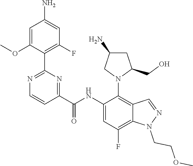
C1(NC(C2=NC(C3=C(F)C=C(N)C=C3OC)=NC=C2)=O)=CC(F)=C2C(=C1N1C(CO)CC(N)C1)C=NN2CCOC
